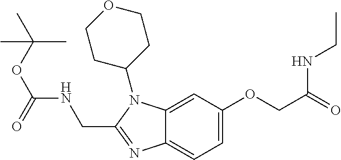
C12=CC(OCC(=O)NCC)=CC=C1N=C(CNC(OC(C)(C)C)=O)N2C1CCOCC1
